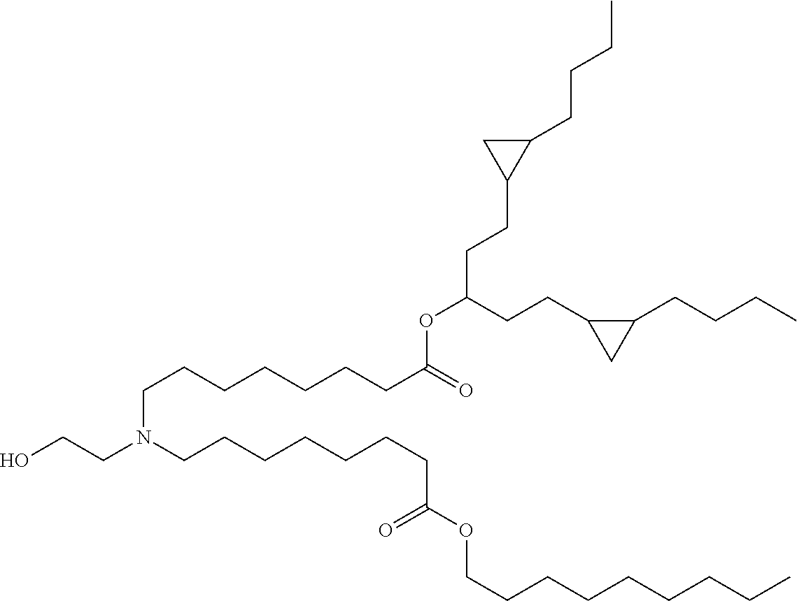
C(CC1C(CCCC)C1)C(OC(CCCCCCCN(CCO)CCCCCCCC(=O)OCCCCCCCCC)=O)CCC1CC1CCCC
